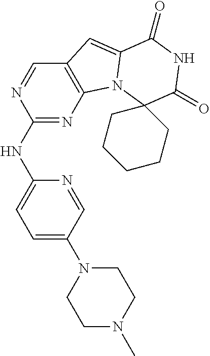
C1(NC2=CC=C(N3CCN(C)CC3)C=N2)=NC2=C(C=N1)C=C1N2C2(C(=O)NC1=O)CCCCC2
